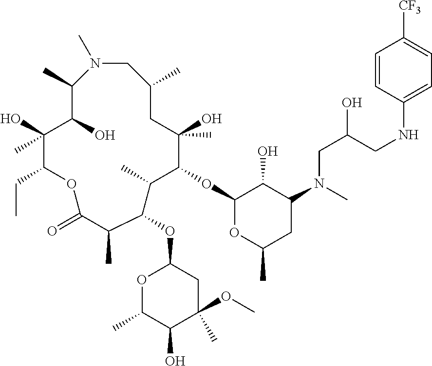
N1(C)CC(C)CC(O)(C)C(OC2OC(C)CC(N(CC(CNC3=CC=C([CF3])C=C3)O)C)C2O)C(C)C(OC2OC(C)C(O)C(C)(OC)C2)C(C)C(=O)OC(CC)C(O)(C)C(O)C1C
